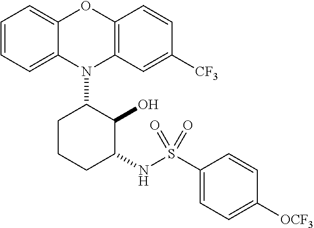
N1(C2CCCC(NS(C3=CC=C([OCF3])C=C3)(=O)=O)C2O)C2=C(C=CC([CF3])=C2)OC2=CC=CC=C12
